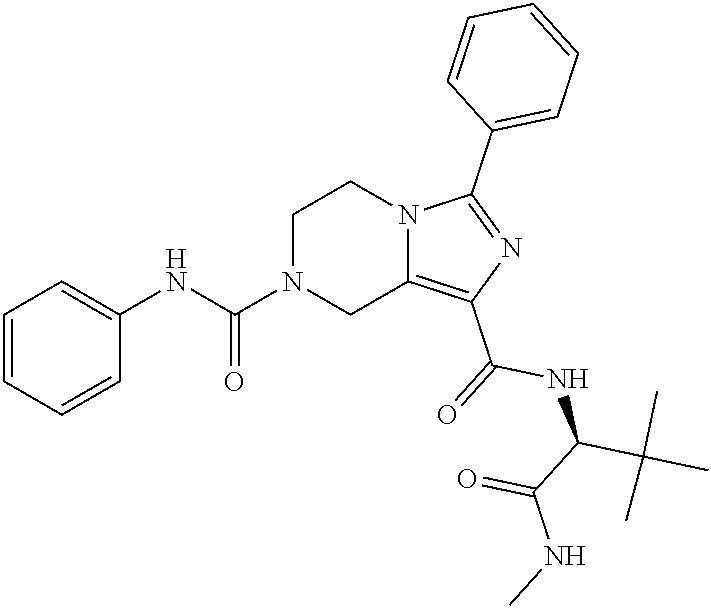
N(C(N1CC2=C(C(=O)NC(C(C)(C)C)C(NC)=O)N=C(C3=CC=CC=C3)N2CC1)=O)C1=CC=CC=C1
